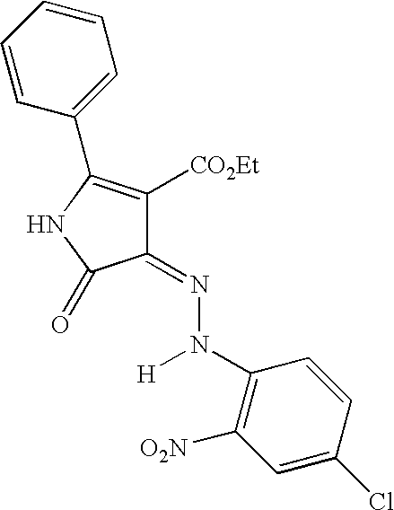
C1=CC=CC=C1C1=C([CO2Et])C(=NN([H])C2=C([O2N])C=C(Cl)C=C2)C(=O)N1
